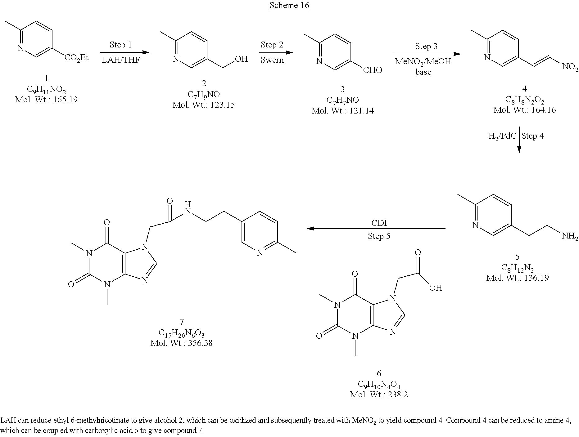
N1=C(C)C=CC(CCN)=C1.N1(C)C(=O)N(C)C2=C(C1=O)N(CC(O)=O)C=N2.[CDI].C1=C(CCNC(CN2C3=C(N(C)C(=O)N(C)C3=O)N=C2)=O)C=CC(C)=N1.N1=C(C)C=CC([CO2Et])=C1.N1=C(C)C=CC(CO)=C1.N1=C(C)C=CC(C=C[NO2])=C1.N1=C(C)C=CC([CHO])=C1
